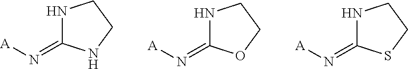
N1C(=N[A])NCC1.N1C(=N[A])OCC1.N1C(=N[A])SCC1
